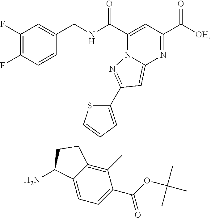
C(=O)([OH])C1=NC2=CC(C3=CC=CS3)=NN2C(C(=O)NCC2=CC(F)=C(F)C=C2)=C1.C12=CC=C(C(OC(C)(C)C)=O)C(C)=C1CCC2N
